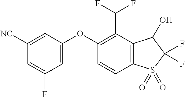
C1([NC])=CC(OC2=C(C(F)F)C3=C(C=C2)S(=O)(=O)C(F)(F)C3O)=CC(F)=C1
